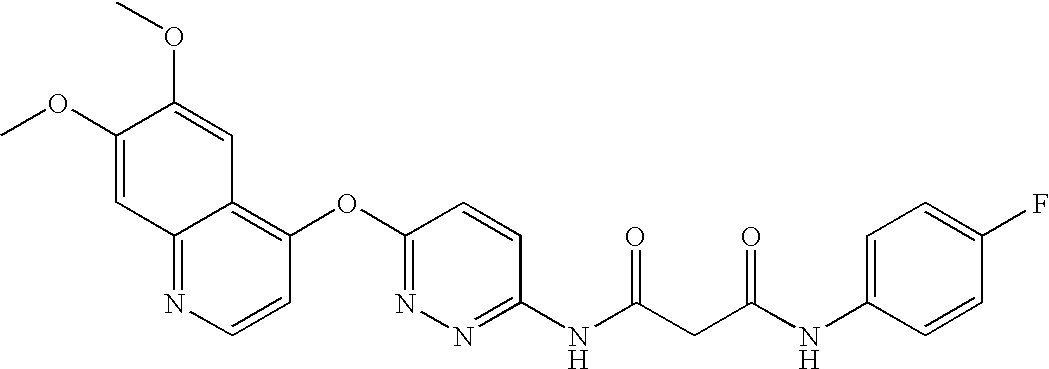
COC1=CC2=NC=CC(OC3=NN=C(NC(CC(NC4=CC=C(F)C=C4)=O)=O)C=C3)=C2C=C1OC
